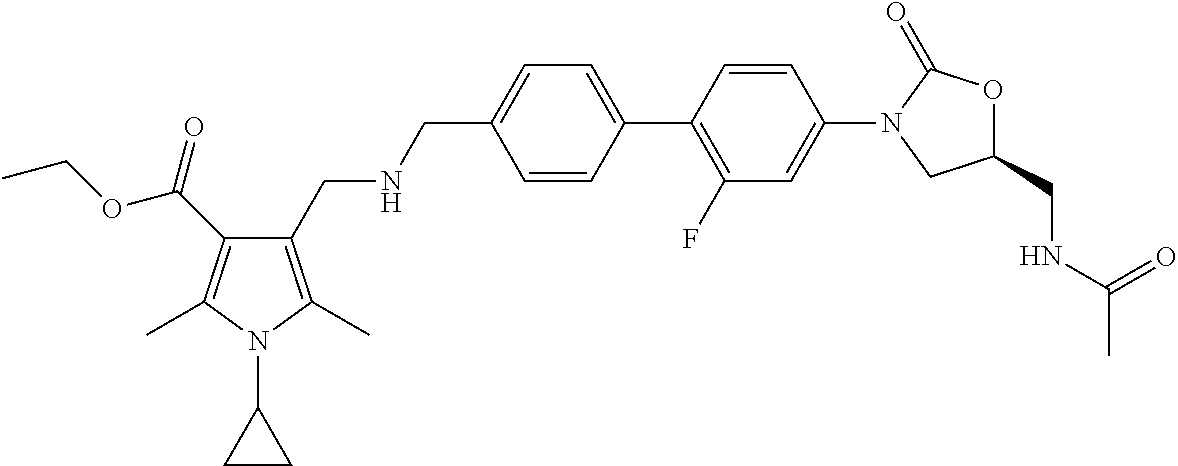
C1=CC(C2=C(F)C=C(N3CC(CNC(C)=O)OC3=O)C=C2)=CC=C1CNCC1=C(C)N(C2CC2)C(C)=C1C(=O)OCC
